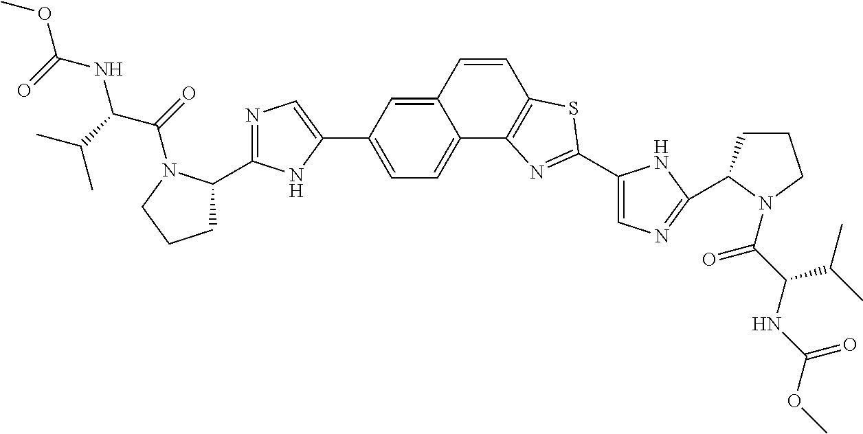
C12=CC(C3=CN=C(C4CCCN4C(=O)C(C(C)C)NC(=O)OC)N3)=CC=C1C1=C(C=C2)SC(C2=CN=C(C3CCCN3C(=O)C(NC(=O)OC)C(C)C)N2)=N1
